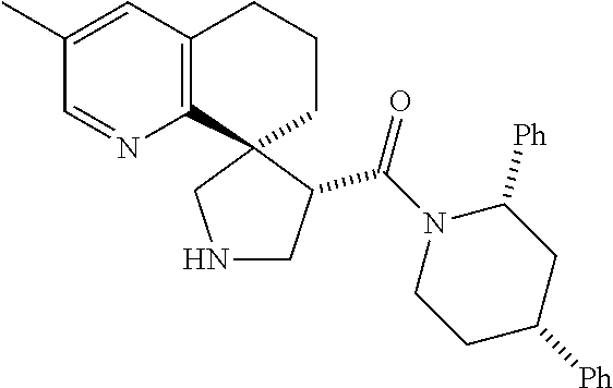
C12=C(C3(CCC1)CNCC3C(N1CCC([Ph])CC1[Ph])=O)N=CC(C)=C2
